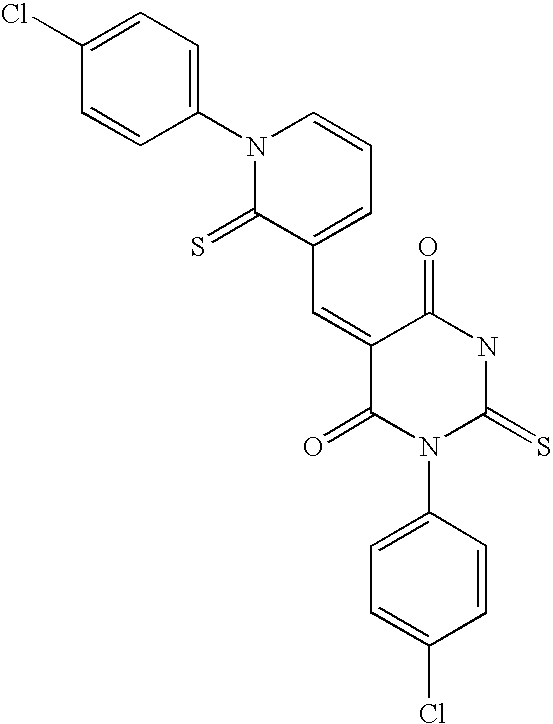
C1=C(Cl)C=CC(N2C(=S)C(C=C3C(=O)N(C4=CC=C(Cl)C=C4)C(=S)NC3=O)=CC=C2)=C1
